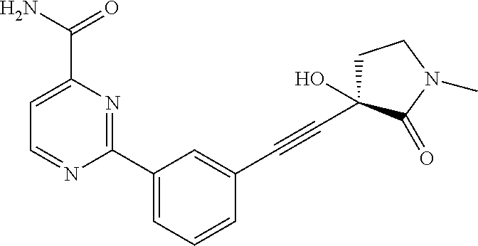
C1=CC(C#CC2(O)CCN(C)C2=O)=CC(C2=NC(C(N)=O)=CC=N2)=C1
